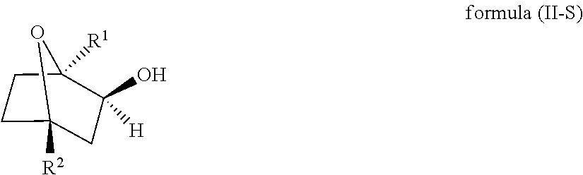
OC1([H])C2([R1])CCC([R2])(O2)C1
